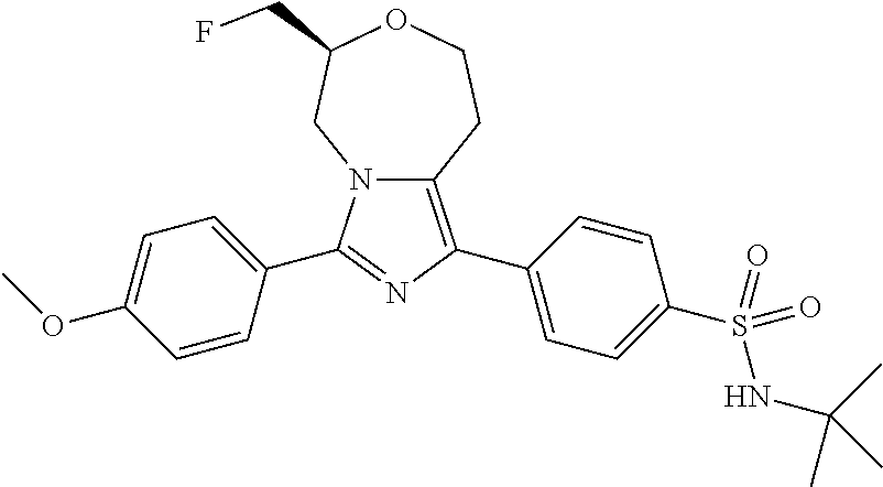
C1=CC(C2=NC(C3=CC=C(S(=O)(NC(C)(C)C)=O)C=C3)=C3N2CC(CF)OCC3)=CC=C1OC
